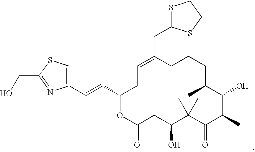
C(C1=CCC(C(C)=CC2=CSC(CO)=N2)OC(=O)CC(O)C(C)(C)C(=O)C(C)C(O)C(C)CCC1)C1SCCS1
